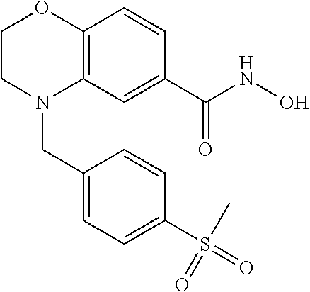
C12=C(C=C(C(NO)=O)C=C1)N(CC1=CC=C(S(=O)(C)=O)C=C1)CCO2
